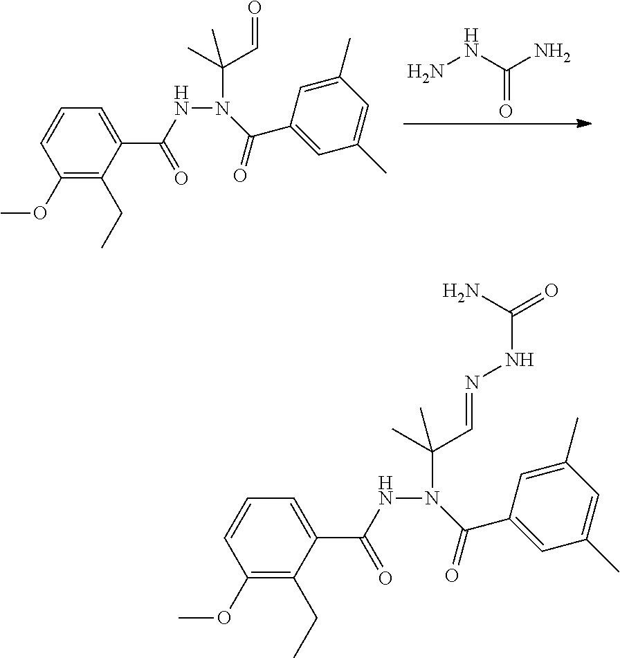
N(N(C(C1=CC(C)=CC(C)=C1)=O)C(C)(C=NNC(=O)N)C)C(C1=CC=CC(OC)=C1CC)=O.N(N(C(C1=CC(C)=CC(C)=C1)=O)C(C)(C=O)C)C(C1=CC=CC(OC)=C1CC)=O.NNC(N)=O
